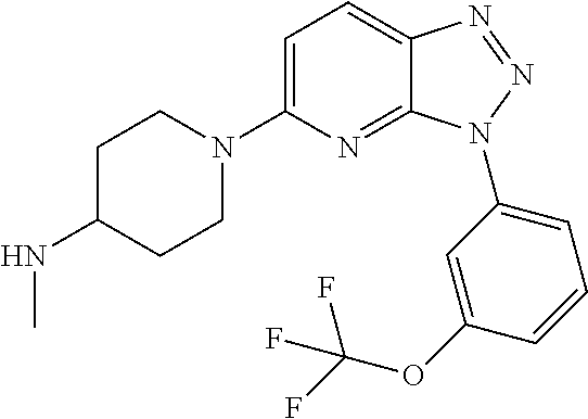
C1=C(N2CCC(NC)CC2)N=C2C(=C1)N=NN2C1=CC=CC(OC(F)(F)F)=C1
